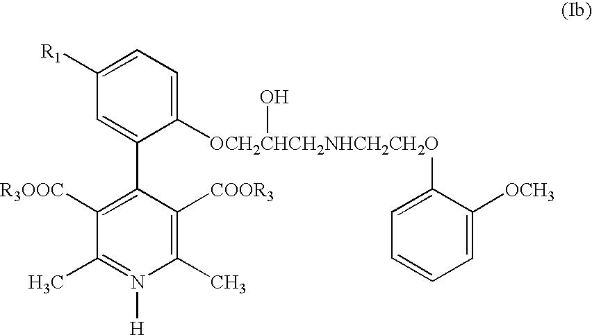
C1(C)=C([COOR3])C(C2=CC([R1])=CC=C2[OCH2CHCH2NHCH2CH2O](O)C2=CC=CC=C2[OCH3])=C([R3OOC])C(C)=N1[H]
